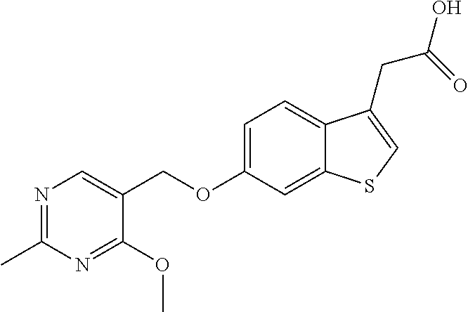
N1=C(C)N=C(OC)C(COC2=CC=C3C(=C2)SC=C3CC(=O)O)=C1
